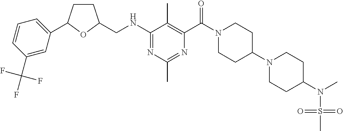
C1(NCC2CCC(C3=CC=CC(C(F)(F)F)=C3)O2)=NC(C)=NC(C(N2CCC(N3CCC(N(S(=O)(=O)C)C)CC3)CC2)=O)=C1C
